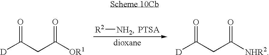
[R2][NH2].[PTSA].[dioxane].[D]C(CC([NHR2])=O)=O.[D]C(CC([OR1])=O)=O
